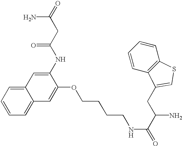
C1=CC=C2C(=C1)C=C(NC(CC(N)=O)=O)C(OCCCCNC(=O)C(CC1=CSC3=C1C=CC=C3)N)=C2
